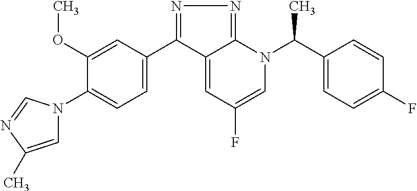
C1(C2=NN=C3C2=CC(F)=CN3C(C2=CC=C(F)C=C2)C)=CC=C(N2C=C(C)N=C2)C(OC)=C1
